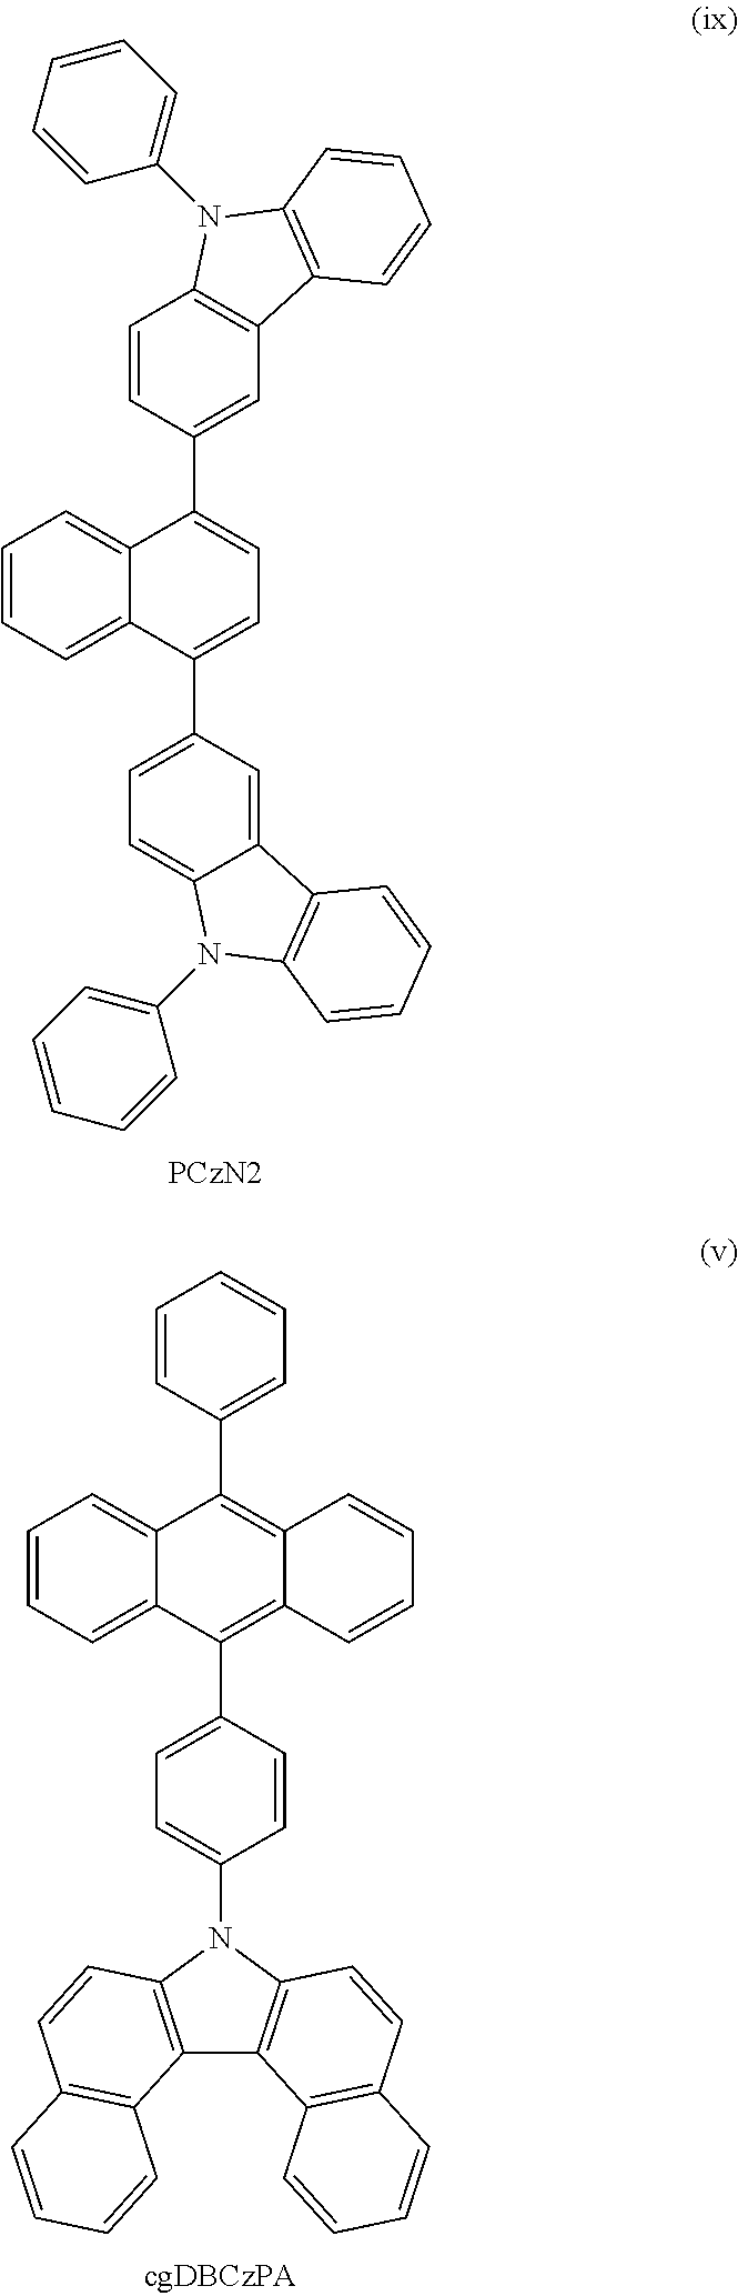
C12=CC=CC=C1C(C1=CC=C3C(=C1)C1=C(N3C3=CC=CC=C3)C=CC=C1)=CC=C2C1=CC2=C(C=C1)N(C1=CC=CC=C1)C1=C2C=CC=C1.C1=C(C2=C3C(=C(C4=CC=CC=C4)C4=CC=CC=C24)C=CC=C3)C=CC(N2C3=C(C4=C2C=CC2=C4C=CC=C2)C2=C(C=C3)C=CC=C2)=C1
